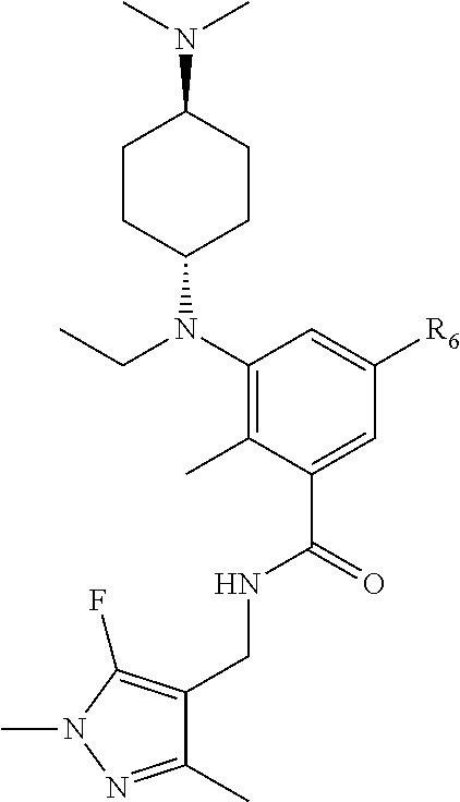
C1(CNC(C2=CC([R6])=CC(N(C3CCC(N(C)C)CC3)CC)=C2C)=O)=C(F)N(C)N=C1C
